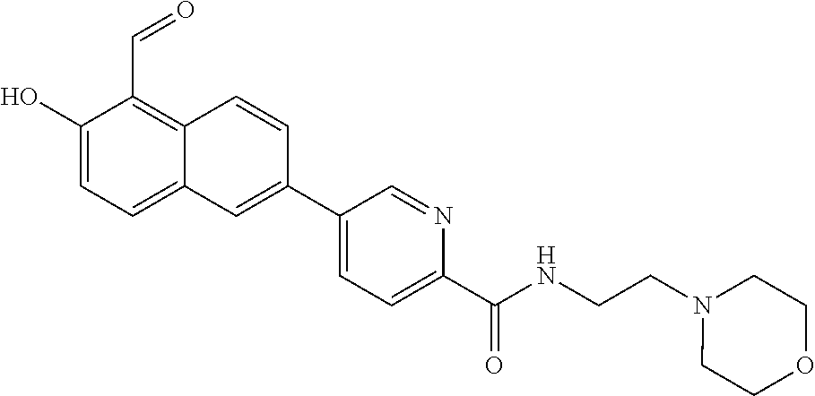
OC1=CC=C2C(=C1C=O)C=CC(C1=CC=C(C(NCCN3CCOCC3)=O)N=C1)=C2
